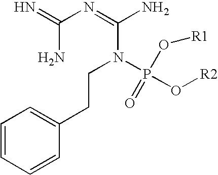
N=C(N=C(N)N(CCC1=CC=CC=C1)P(O[R2])(O[R1])=O)N
